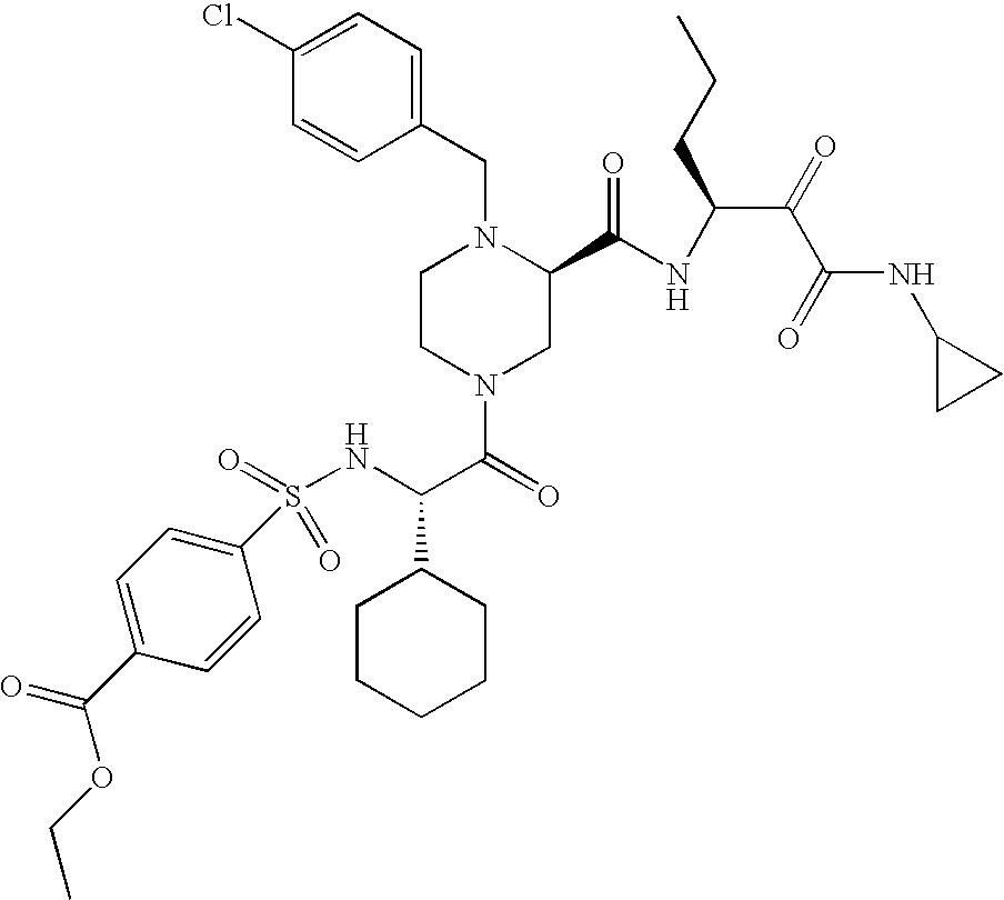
N(C(C(=O)N1CC(C(NC(C(=O)C(=O)NC2CC2)CCC)=O)N(CC2=CC=C(Cl)C=C2)CC1)C1CCCCC1)S(C1=CC=C(C(OCC)=O)C=C1)(=O)=O
